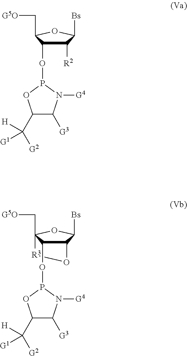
C1([R2])C(OP2OC(C([G2])([H])[G1])C([G3])N2[G4])C(C[G5O])OC1[Bs].C12C(OP3OC(C([G2])([H])[G1])C([G3])N3[G4])C(C[G5O])(OC1[Bs])[R3]O2
